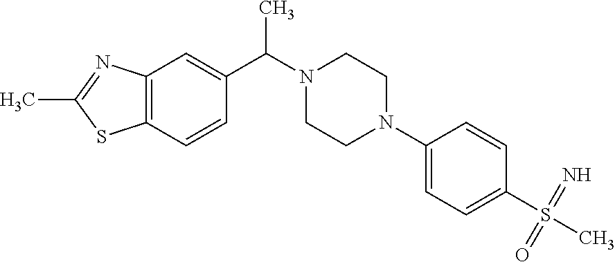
C12=C(C=C(C(C)N3CCN(C4=CC=C(S(=O)(C)=N)C=C4)CC3)C=C1)N=C(C)S2
